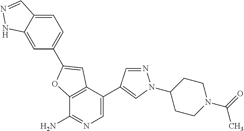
C12=C(C(C3=CN(C4CCN(C(=O)C)CC4)N=C3)=CN=C1N)C=C(C1=CC=C3C(=C1)NN=C3)O2
